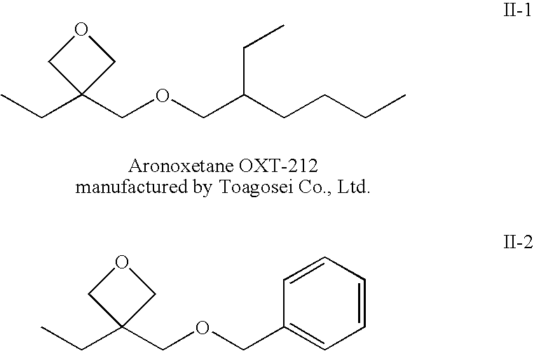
CCC1(COCC(CCCC)CC)COC1.CCC1(COCC2=CC=CC=C2)COC1
